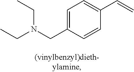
N(CC1=CC=C(C=C)C=C1)(CC)CC
